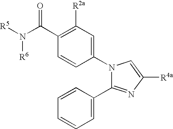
N1(C2=CC([R2a])=C(C(N([R5])[R6])=O)C=C2)C(C2=CC=CC=C2)=NC([R4a])=C1
